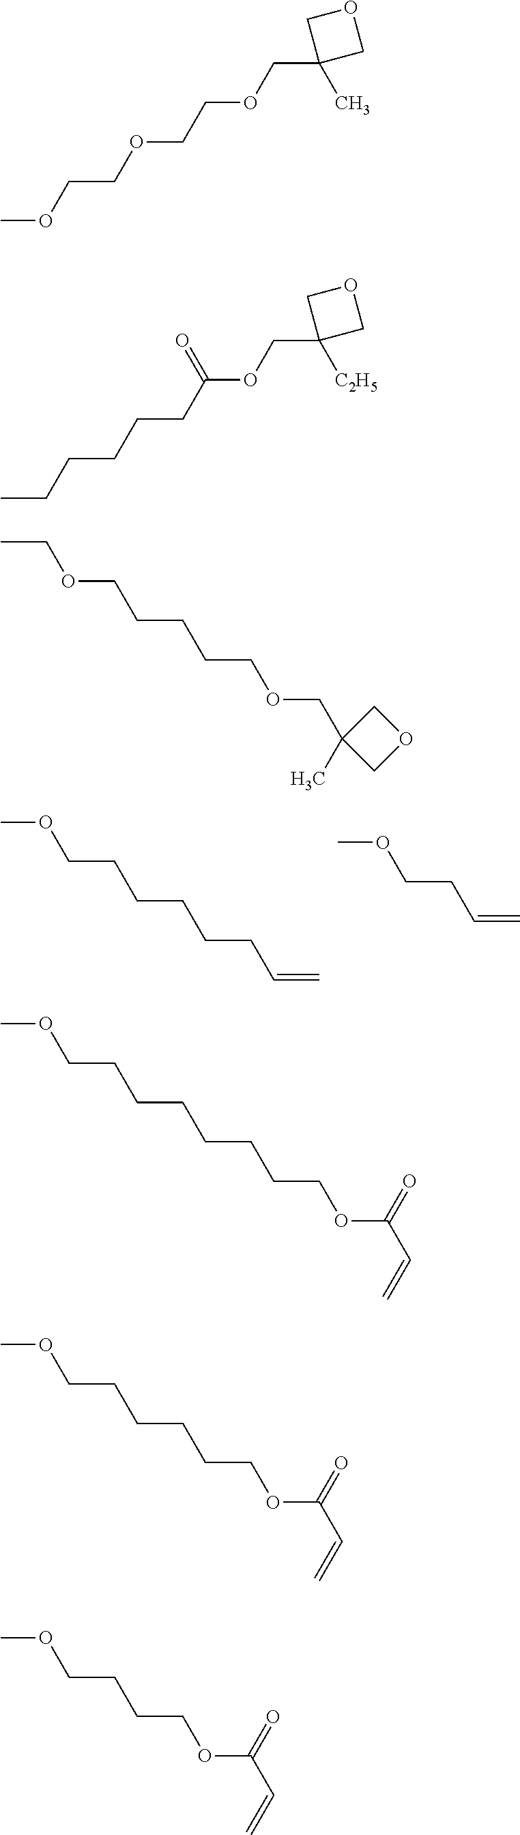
COCCCCCCC=C.COCCC=C.COCCOCCOCC1(C)COC1.CCCCCCC(OCC1([C2H5])COC1)=O.CCOCCCCCOCC1(C)COC1.COCCCCCCCCOC(C=C)=O.COCCCCCCOC(C=C)=O.COCCCCOC(C=C)=O
